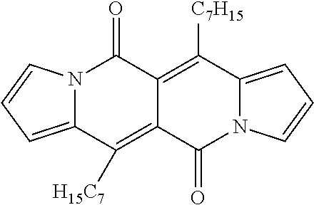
N12C(=CC=C1)C([H15C7])=C1C(=C([C7H15])C3=CC=CN3C1=O)C2=O
